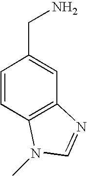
C12=C(C=CC(CN)=C1)N(C)C=N2
